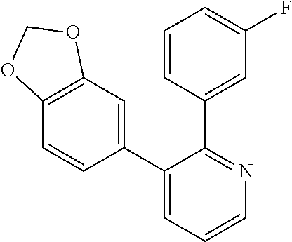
C12=C(C=C(C3=CC=CN=C3C3=CC(F)=CC=C3)C=C1)OCO2
